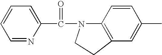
C(=O)(N1C2=C(C=C(C)C=C2)CC1)C1=CC=CC=N1
